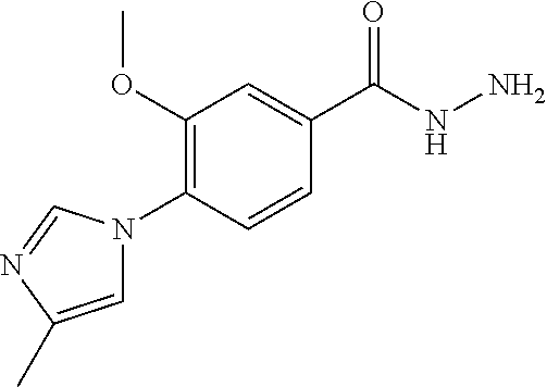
C1(OC)=C(N2C=C(C)N=C2)C=CC(C(NN)=O)=C1
